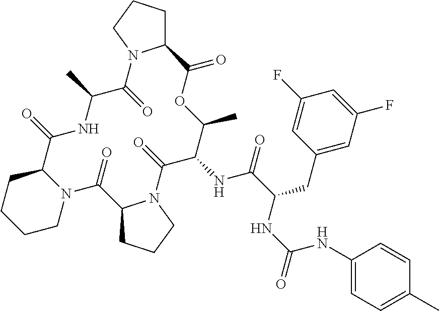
C1CCCN2C1C(=O)NC(C)C(=O)N1C(CCC1)C(=O)OC(C)C(NC(C(CC1=CC(F)=CC(F)=C1)NC(=O)NC1=CC=C(C)C=C1)=O)C(=O)N1C(C2=O)CCC1
